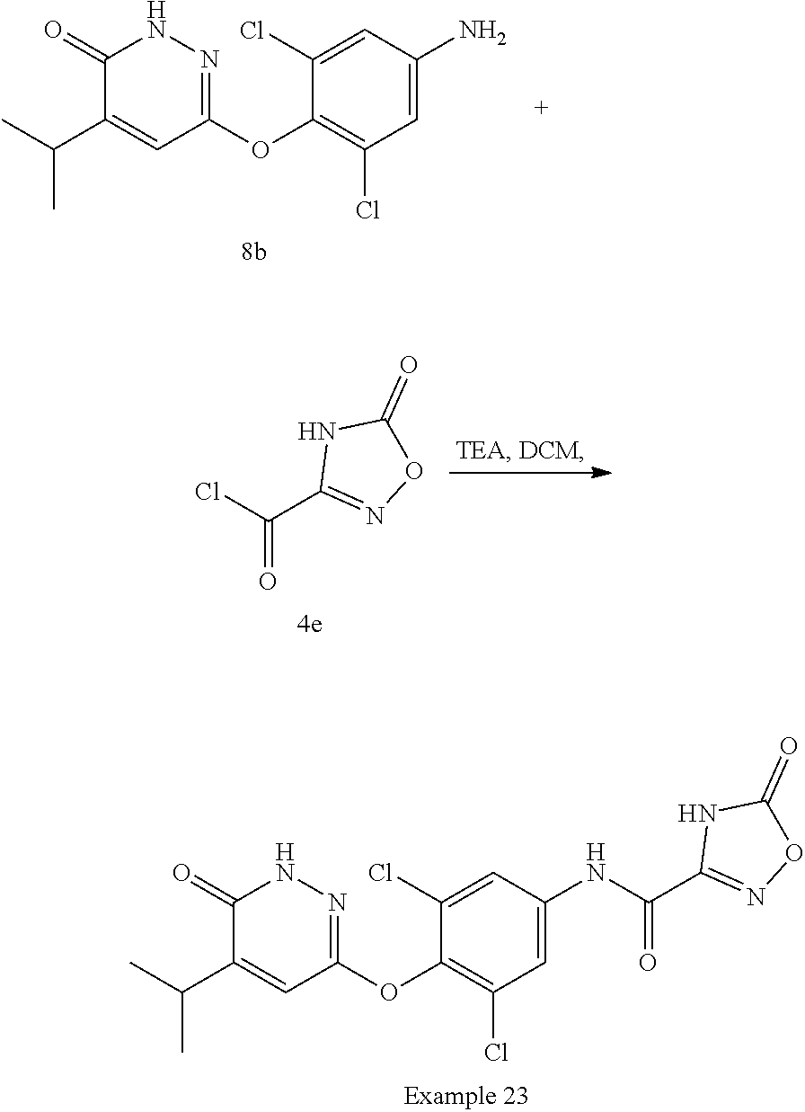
C1(Cl)=CC(N)=CC(Cl)=C1OC1=NNC(=O)C(C(C)C)=C1.O=C(Cl)C1=NOC(=O)N1.C1(Cl)=CC(NC(C2=NOC(=O)N2)=O)=CC(Cl)=C1OC1=NNC(=O)C(C(C)C)=C1
